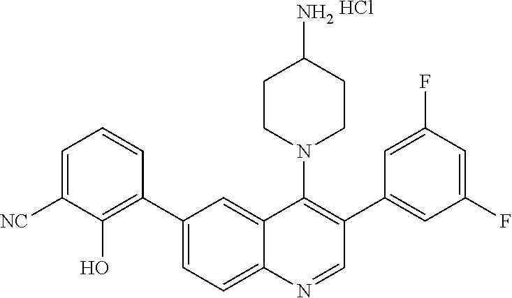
C1(C2=C(O)C([NC])=CC=C2)=CC=C2C(=C1)C(N1CCC(N)CC1)=C(C1=CC(F)=CC(F)=C1)C=N2.Cl
